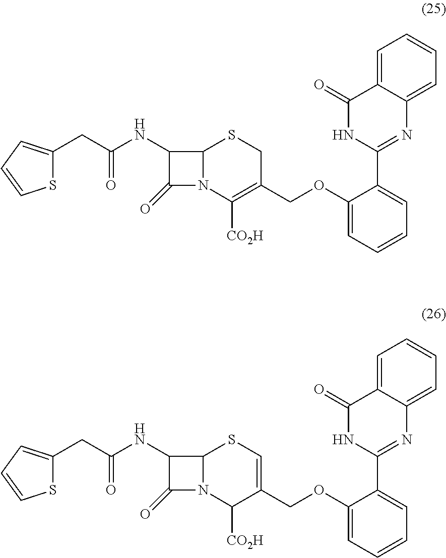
C1(NC(=O)CC2=CC=CS2)C(=O)N2C1SCC(COC1=CC=CC=C1C1=NC3=CC=CC=C3C(=O)N1)=C2[CO2H].C1(NC(=O)CC2=CC=CS2)C(=O)N2C1SC=C(COC1=CC=CC=C1C1=NC3=CC=CC=C3C(=O)N1)C2[CO2H]
